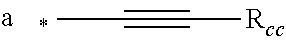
CC#C[Rcc]
